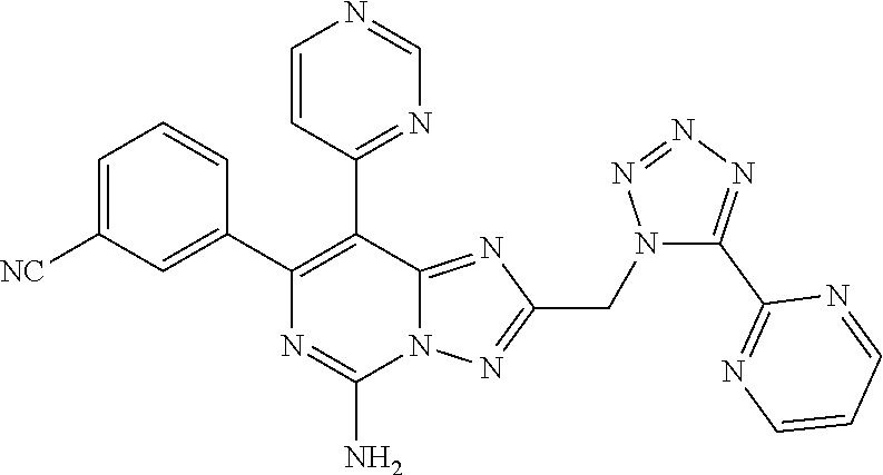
C1=C([NC])C=C(C2=C(C3=NC=NC=C3)C3=NC(CN4C(C5=NC=CC=N5)=NN=N4)=NN3C(N)=N2)C=C1
